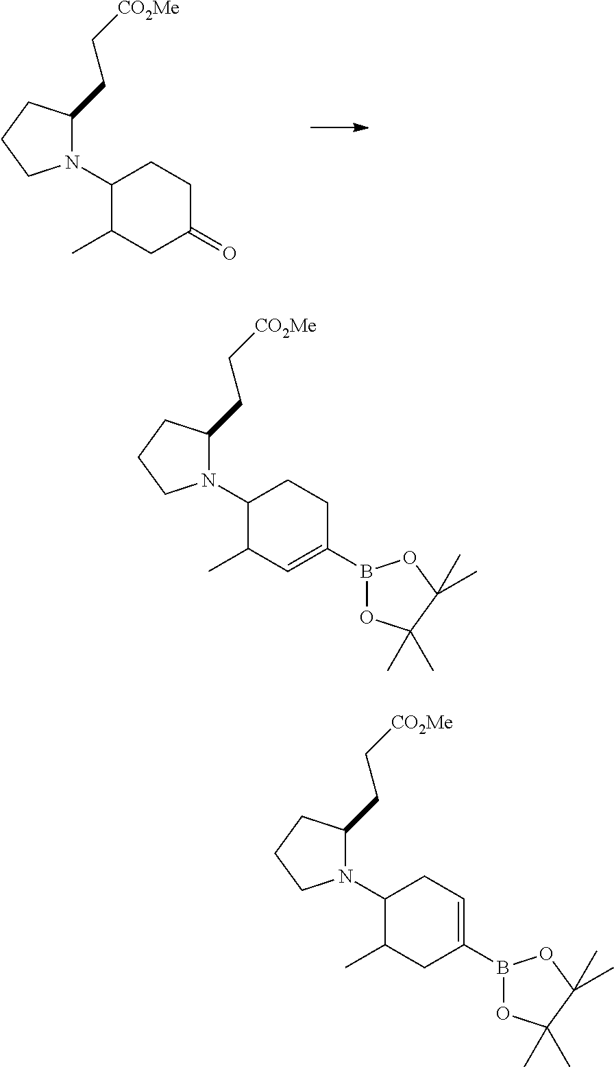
N1(C2C(C)C=C(B3OC(C)(C)C(C)(C)O3)CC2)C(CC[CO2Me])CCC1.N1(C2C(C)CC(B3OC(C)(C)C(C)(C)O3)=CC2)C(CC[CO2Me])CCC1.N1(C2C(C)CC(=O)CC2)C(CC[CO2Me])CCC1
